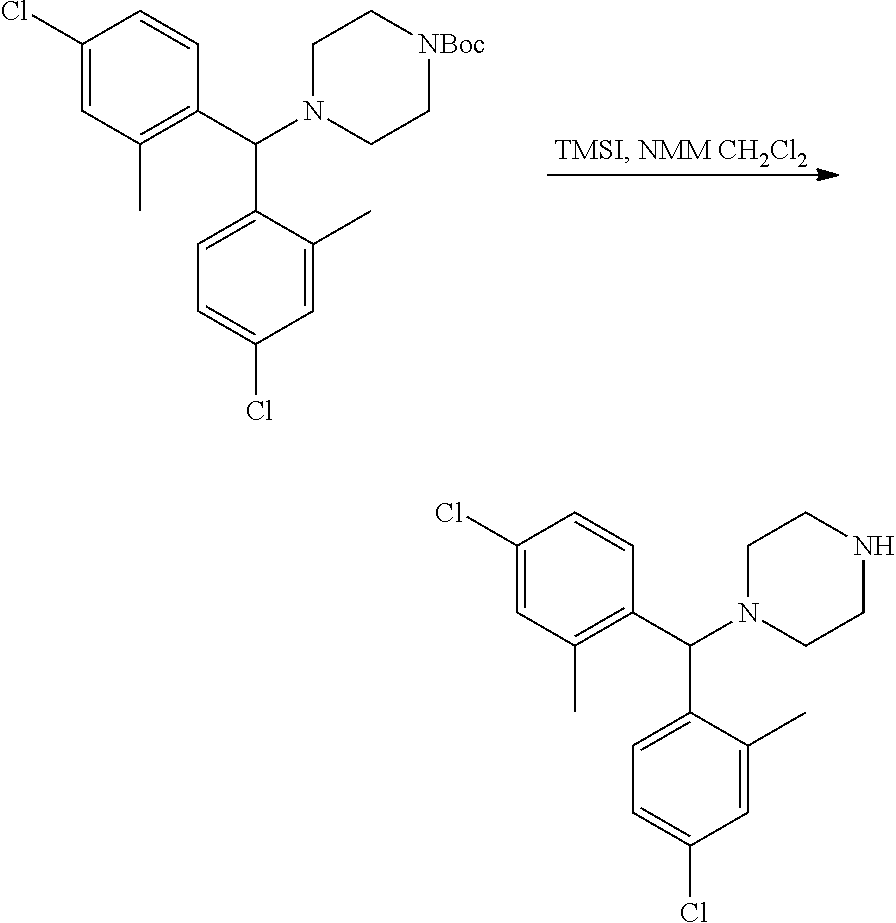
C1(Cl)=CC(C)=C(C(N2CC[NBoc]CC2)C2=CC=C(Cl)C=C2C)C=C1.C1(Cl)=CC(C)=C(C(N2CCNCC2)C2=CC=C(Cl)C=C2C)C=C1
